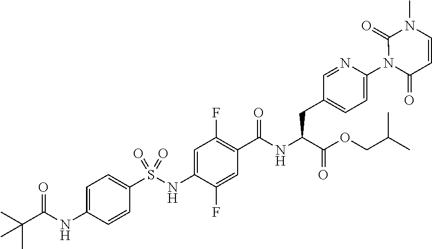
C1=CC(NC(C(C)(C)C)=O)=CC=C1S(NC1=CC(F)=C(C(NC(C(OCC(C)C)=O)CC2=CC=C(N3C(=O)C=CN(C)C3=O)N=C2)=O)C=C1F)(=O)=O
